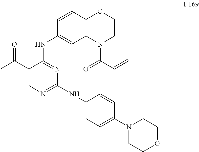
C1(C(C)=O)=CN=C(NC2=CC=C(N3CCOCC3)C=C2)N=C1NC1=CC2=C(C=C1)OCCN2C(C=C)=O
